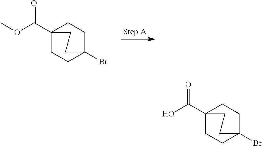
C12(C(OC)=O)CCC(Br)(CC1)CC2.C12(C(O)=O)CCC(Br)(CC1)CC2
